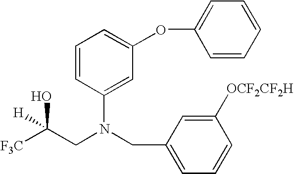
C1=CC=CC=C1OC1=CC=CC(N(CC2=CC=CC([OCF2CF2H])=C2)CC([F3C])([H])O)=C1
